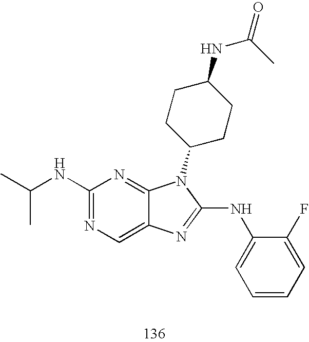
CC(C)NC1=NC=C2C(=N1)N(C1CCC(NC(=O)C)CC1)C(NC1=CC=CC=C1F)=N2
